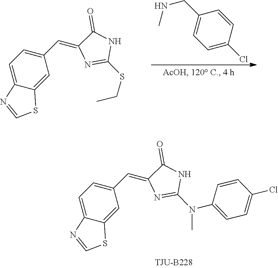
C1(C=C2N=C(SCC)NC2=O)=CC=C2C(=C1)SC=N2.C1=C(Cl)C=CC(CNC)=C1.C1(C=C2N=C(N(C)C3=CC=C(Cl)C=C3)NC2=O)=CC=C2C(=C1)SC=N2
